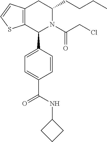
C12=C(CC(CCCC)N(C(CCl)=O)C1C1=CC=C(C(NC3CCC3)=O)C=C1)C=CS2
